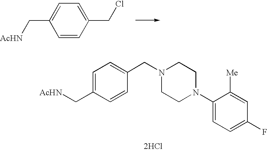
C1=C(C[AcHN])C=CC(CCl)=C1.C1=C(C[AcHN])C=CC(CN2CCN(C3=CC=C(F)C=C3[Me])CC2)=C1.[2HCl]
